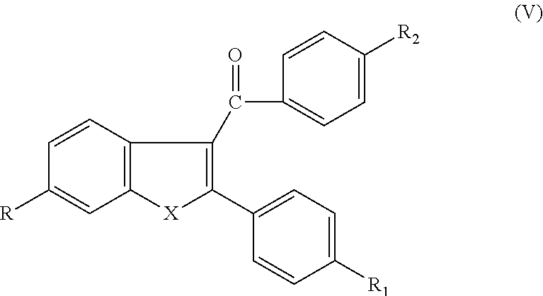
C1=CC2=C(C=C1[R])[X]C(C1=CC=C([R1])C=C1)=C2C(C1=CC=C([R2])C=C1)=O
